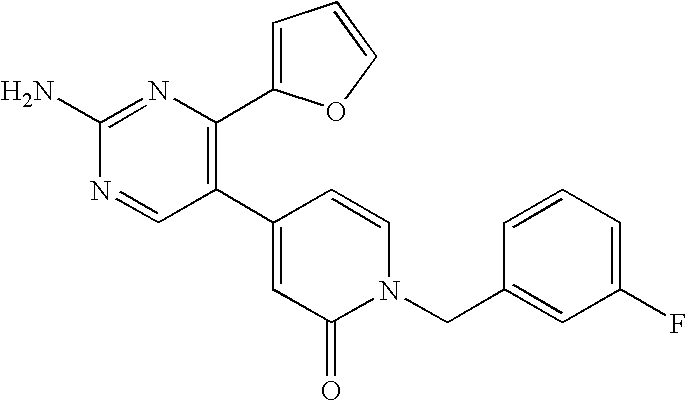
C1(C2=C(C3=CC=CO3)N=C(N)N=C2)=CC(=O)N(CC2=CC(F)=CC=C2)C=C1
